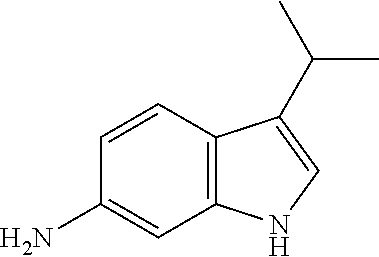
C1=CC(N)=CC2=C1C(C(C)C)=CN2
